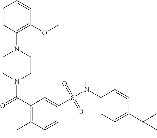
N1(C(C2=C(C)C=CC(S(NC3=CC=C(C(C)(C)C)C=C3)(=O)=O)=C2)=O)CCN(C2=C(OC)C=CC=C2)CC1
